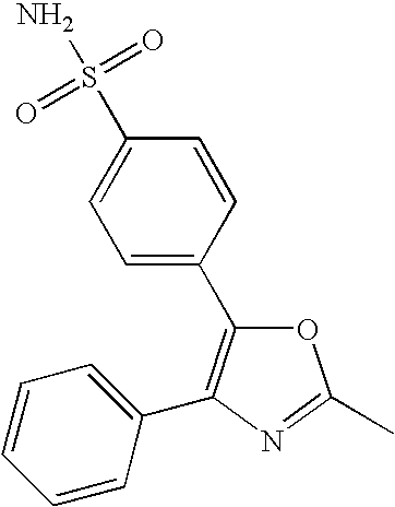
N1=C(C)OC(C2=CC=C(S(N)(=O)=O)C=C2)=C1C1=CC=CC=C1
